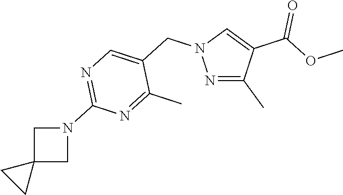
N1=C(C)C(C(=O)OC)=CN1CC1=CN=C(N2CC3(C2)CC3)N=C1C
